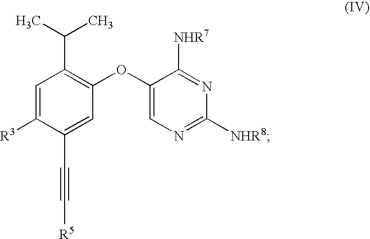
C1=C([R3])C(C#C[R5])=CC(OC2=CN=C([NHR8])N=C2[NHR7])=C1C(C)C
